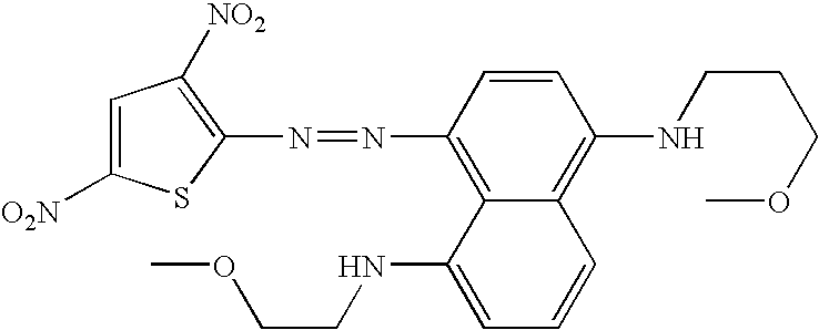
C1(N=NC2=C3C(=C(NCCCOC)C=C2)C=CC=C3NCCOC)=C([NO2])C=C([O2N])S1
